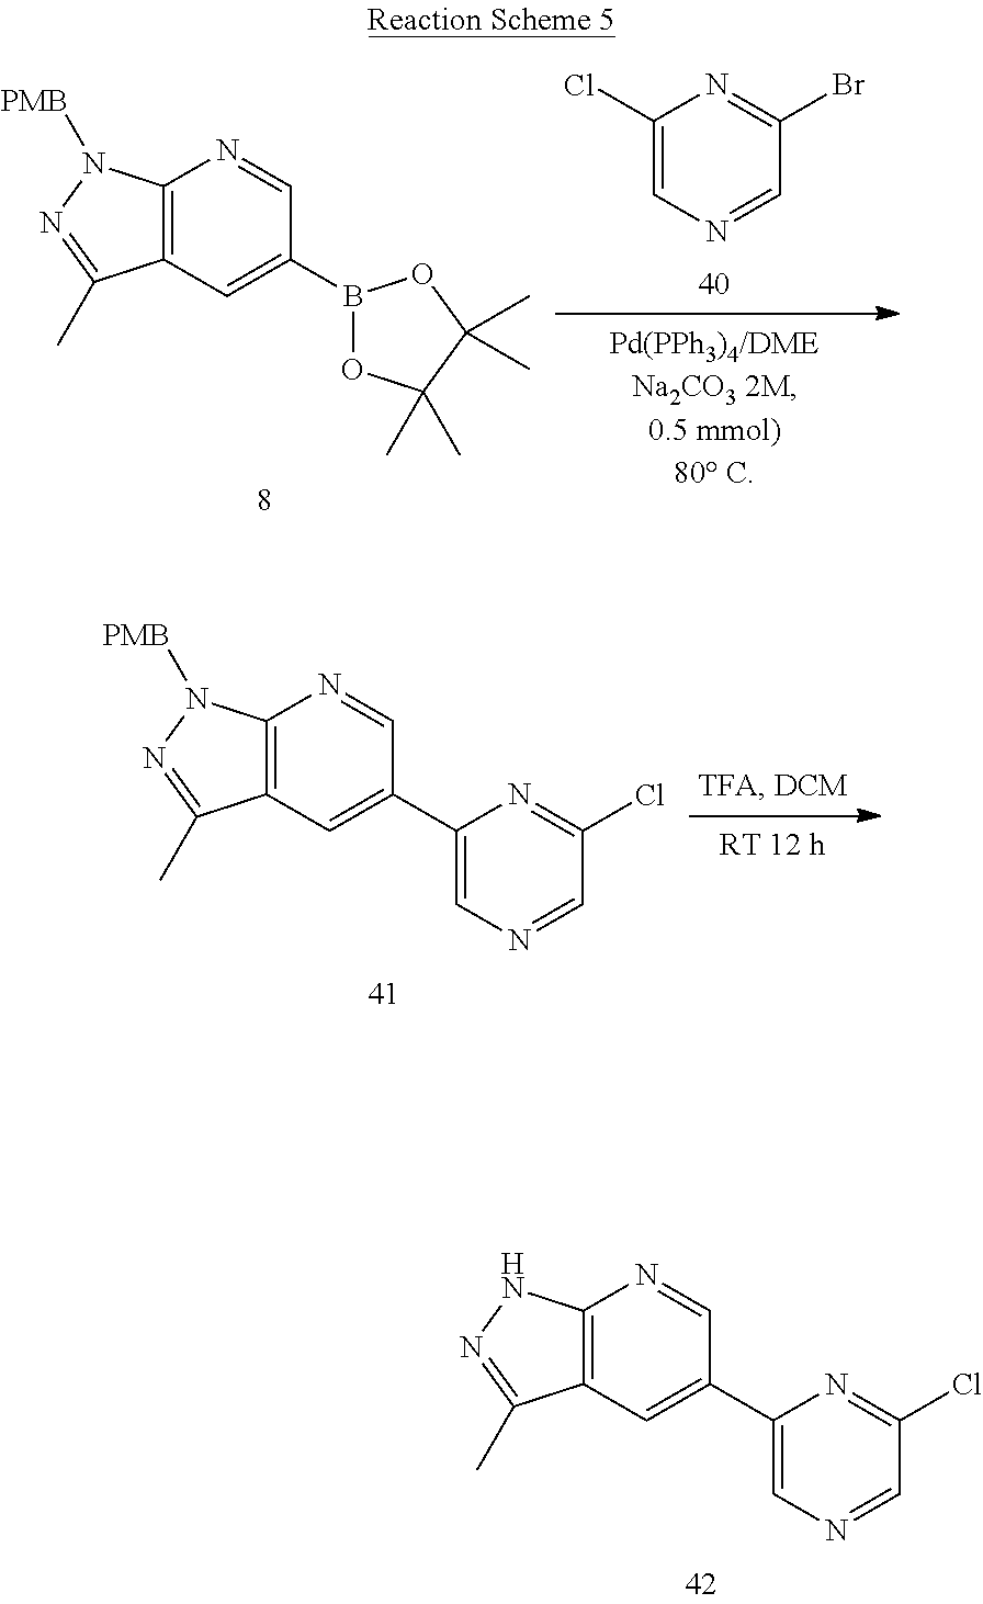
C1(Cl)=CN=CC(Br)=N1.C12=C(C=C(B3OC(C)(C)C(C)(C)O3)C=N1)C(C)=NN2[PMB].C12=C(C=C(C3=CN=CC(Cl)=N3)C=N1)C(C)=NN2[PMB].C12=C(C=C(C3=CN=CC(Cl)=N3)C=N1)C(C)=NN2
